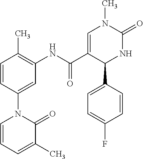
C1=CC(C)=C(NC(C2=CN(C)C(=O)NC2C2=CC=C(F)C=C2)=O)C=C1N1C=CC=C(C)C1=O
